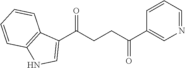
C1(C(CCC(C2=CN=CC=C2)=O)=O)=CNC2=C1C=CC=C2
